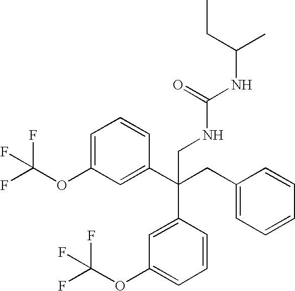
C1=C(OC(F)(F)F)C=C(C(CC2=CC=CC=C2)(C2=CC(OC(F)(F)F)=CC=C2)CNC(NC(C)CC)=O)C=C1
